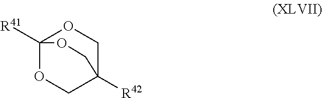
C12([R41])OCC([R42])(CO1)CO2
